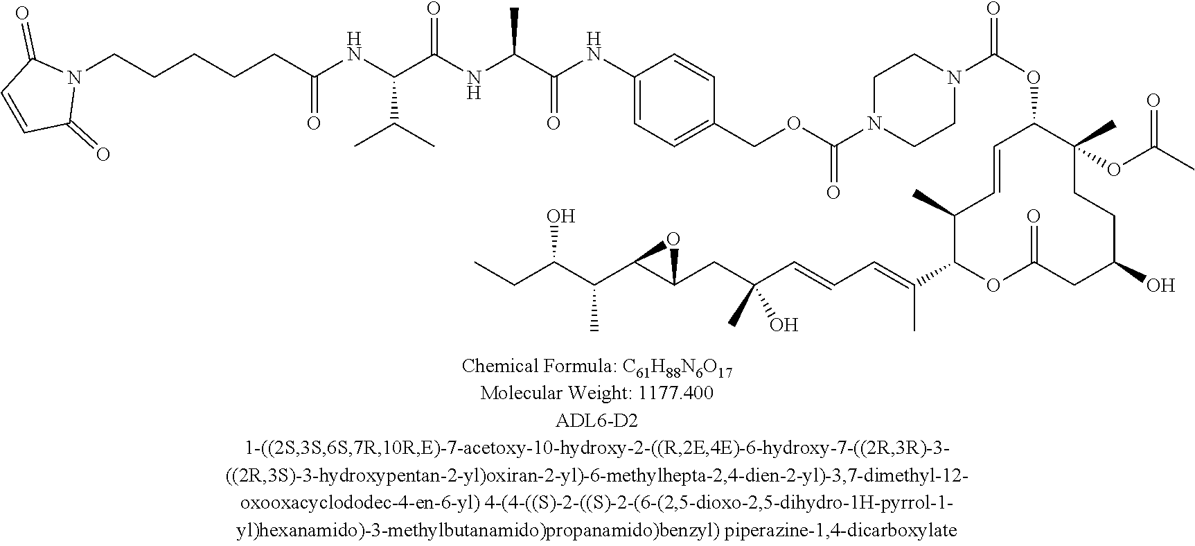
C1(COC(N2CCN(C(OC3C(C)(OC(C)=O)CCC(O)CC(=O)OC(C(=CC=CC(CC4C(C(C(CC)O)C)O4)(C)O)C)C(C)C=C3)=O)CC2)=O)=CC=C(NC(C(NC(C(NC(CCCCCN2C(=O)C=CC2=O)=O)C(C)C)=O)C)=O)C=C1
